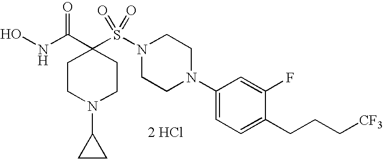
N1(S(C2(C(NO)=O)CCN(C3CC3)CC2)(=O)=O)CCN(C2=CC=C(CCC[CF3])C(F)=C2)CC1.[2 HCl]
